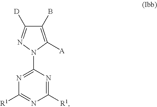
C1([D])=NN(C2=NC([R1])=NC([R1])=N2)C([A])=C1B
